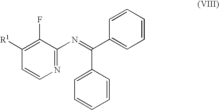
C1([R1])=C(F)C(N=C(C2=CC=CC=C2)C2=CC=CC=C2)=NC=C1
